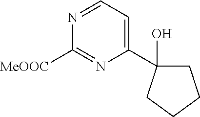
N1=CC=C(C2(O)CCCC2)N=C1[MeOOC]
